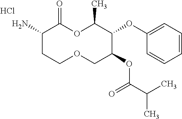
C1(N)CCOCC(OC(C(C)C)=O)C(OC2=CC=CC=C2)C(C)OC1=O.Cl
